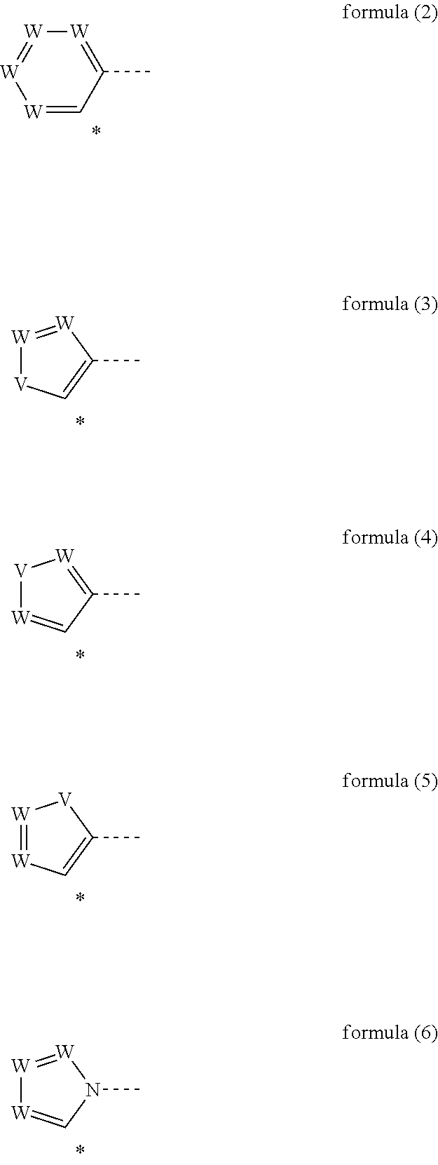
[W]1=CC(C)=[W][W]=[W]1.[W]1=[W]C(C)=C[V]1.[V]1[W]=CC(C)=[W]1.[W]1=[W]C=C(C)[V]1.[W]1=[W]N(C)C=[W]1
